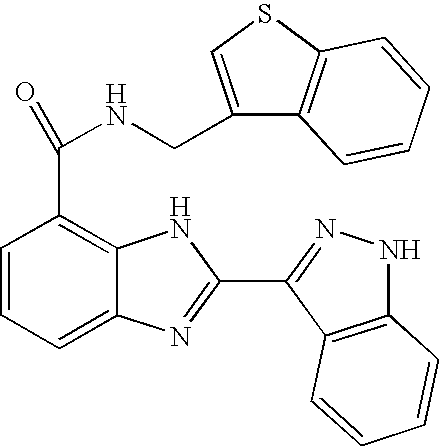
C1=CC=C2C(=C1C(=O)NCC1=CSC3=C1C=CC=C3)NC(C1=NNC3=C1C=CC=C3)=N2
